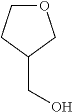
O1CCC(CO)C1
